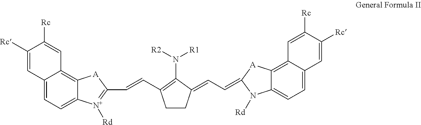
C12=CC=C3C(=C1C=C([Rc])C([Rc])=C2)[A]C(C=CC1=C(N([R2])[R1])C(=CC=C2N([Rd])C4=CC=C5C(=C4[A]2)C=C([Rc])C([Rc])=C5)CC1)=[N+]3[Rd]
